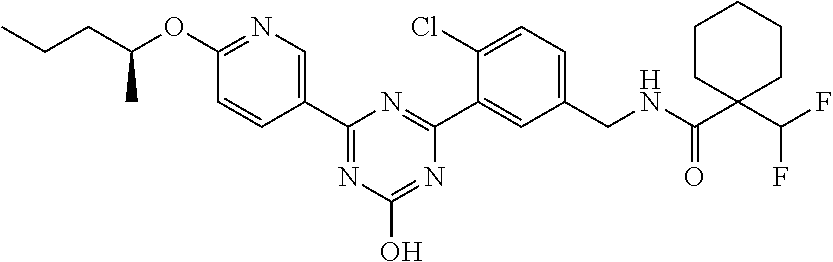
C1(CNC(C2(C(F)F)CCCCC2)=O)=CC=C(Cl)C(C2=NC(C3=CN=C(OC(CCC)C)C=C3)=NC(O)=N2)=C1
